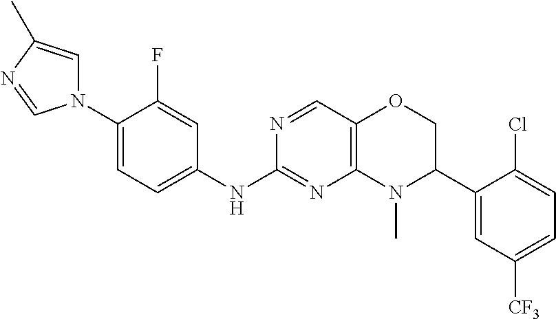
N1(C2=CC=C(NC3=NC4=C(C=N3)OCC(C3=CC([CF3])=CC=C3Cl)N4C)C=C2F)C=C(C)N=C1
